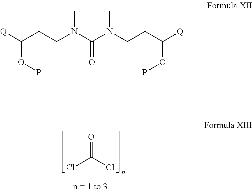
O=C(Cl)Cl.[Q]C(CCN(C(N(CCC([Q])OP)C)=O)C)OP
